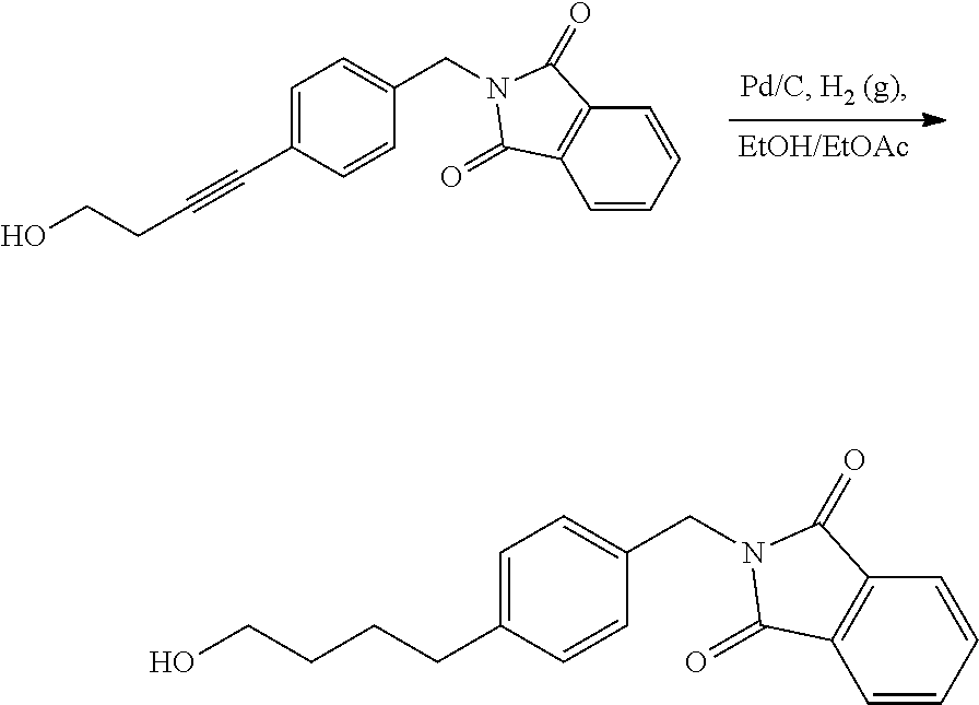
C1=C(C#CCCO)C=CC(CN2C(=O)C3=C(C=CC=C3)C2=O)=C1.C1=C(CCCCO)C=CC(CN2C(=O)C3=C(C=CC=C3)C2=O)=C1
